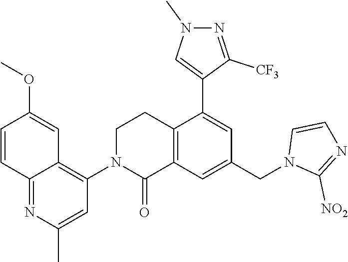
C12=C(C=C(CN3C([NO2])=NC=C3)C=C1C1=CN(C)N=C1[CF3])C(=O)N(C1=C3C(=NC(C)=C1)C=CC(OC)=C3)CC2
